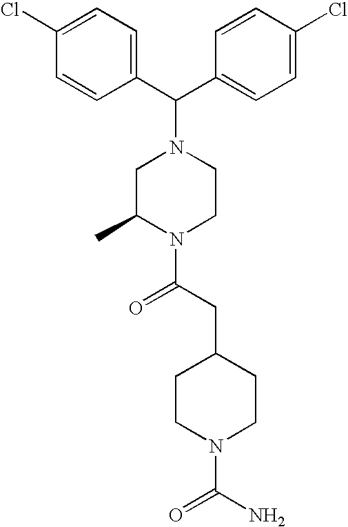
C(C1=CC=C(Cl)C=C1)(N1CC(C)N(C(CC2CCN(C(N)=O)CC2)=O)CC1)C1=CC=C(Cl)C=C1
